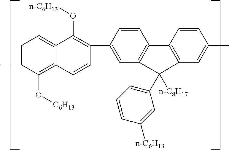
C1=C(C)C(O[C6H13])=C2C(=C1)C(O[n-C6H13])=C(C1=CC3=C(C=C1)C1=C(C=C(C)C=C1)C3([n-C8H17])C1=CC=CC([n-C6H13])=C1)C=C2
